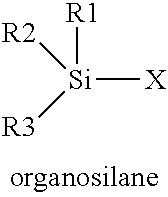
[Si]([R3])([R2])([X])[R1]
